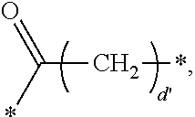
C(C*)(*)=O
